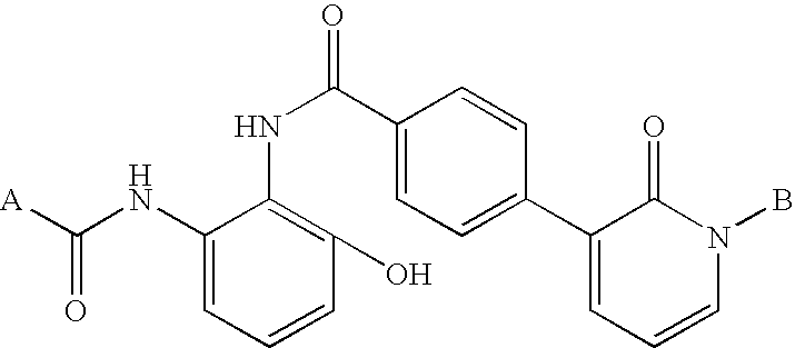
C1(NC([A])=O)=CC=CC(O)=C1NC(=O)C1=CC=C(C2=CC=CN(B)C2=O)C=C1
